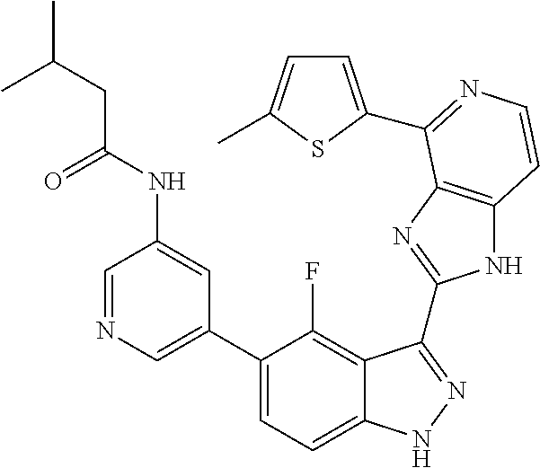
C1=C(C2=CC=C3C(=C2F)C(C2=NC4=C(N2)C=CN=C4C2=CC=C(C)S2)=NN3)C=C(NC(CC(C)C)=O)C=N1
